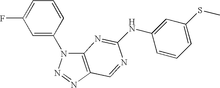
C12=C(N=NN1C1=CC(F)=CC=C1)C=NC(NC1=CC(SC)=CC=C1)=N2
